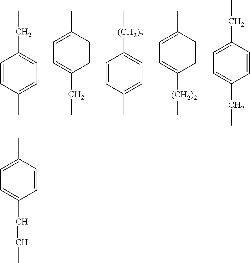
C1=CC(C)=CC=C1CC.C1=CC(C)=CC=C1CC.C1=CC(C)=CC=C1[(CH2)2]C.C1=CC(C)=CC=C1[(CH2)2]C.C1=CC(CC)=CC=C1CC.C1=CC(C)=CC=C1C=CC
